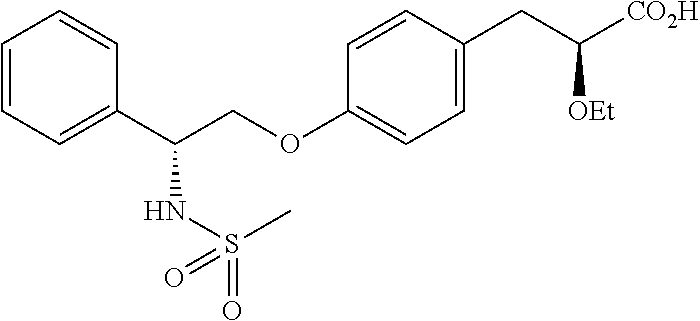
C1=CC=C(C(COC2=CC=C(CC([CO2H])[OEt])C=C2)NS(=O)(C)=O)C=C1
